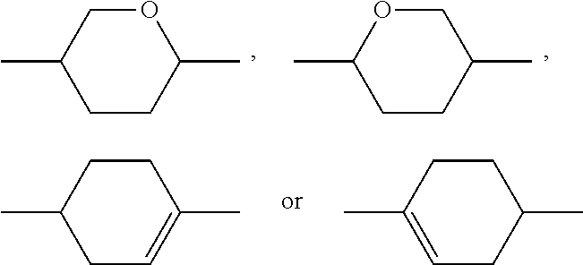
O1CC(C)CCC1C.C1OC(C)CCC1C.C1CC(C)CC=C1C.C1CC(C)=CCC1C
